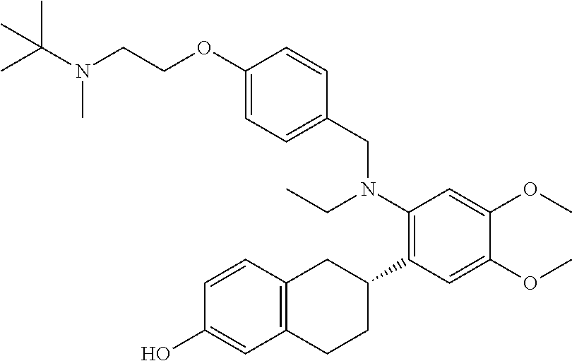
C(COC1=CC=C(CN(C2=C(C3CC4=C(CC3)C=C(O)C=C4)C=C(OC)C(OC)=C2)CC)C=C1)N(C)C(C)(C)C
